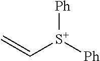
C=C[S+]([Ph])[Ph]
